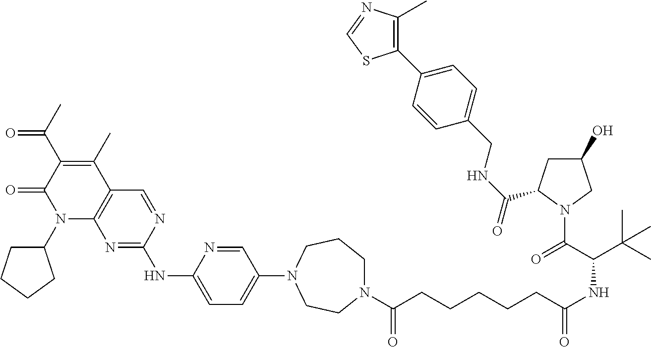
N1=CC(N2CCN(C(=O)CCCCCC(NC(C(N3CC(O)CC3C(=O)NCC3=CC=C(C4=C(C)N=CS4)C=C3)=O)C(C)(C)C)=O)CCC2)=CC=C1NC1=NC2=C(C=N1)C(C)=C(C(=O)C)C(=O)N2C1CCCC1
